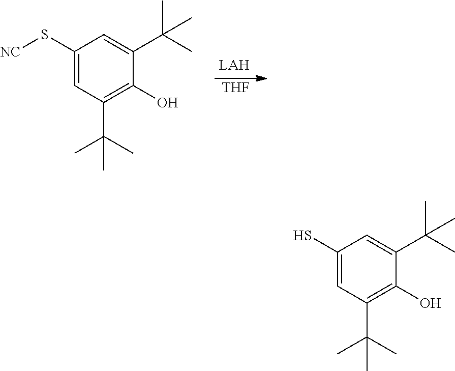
[THF].C1(S[NC])=CC(C(C)(C)C)=C(O)C(C(C)(C)C)=C1.C1(S)=CC(C(C)(C)C)=C(O)C(C(C)(C)C)=C1
